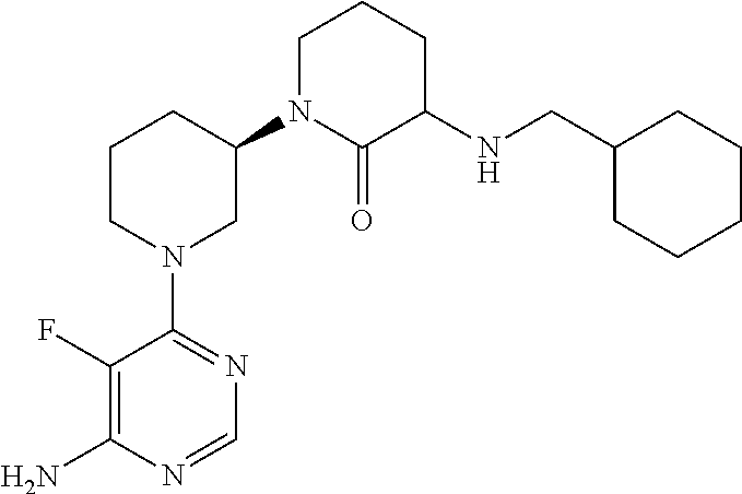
C1(F)=C(N)N=CN=C1N1CC(N2C(=O)C(NCC3CCCCC3)CCC2)CCC1
